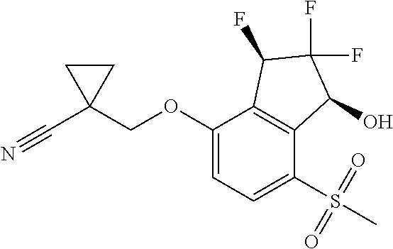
C1(OCC2(C#N)CC2)=CC=C(S(=O)(=O)C)C2=C1C(F)C(F)(F)C2O
